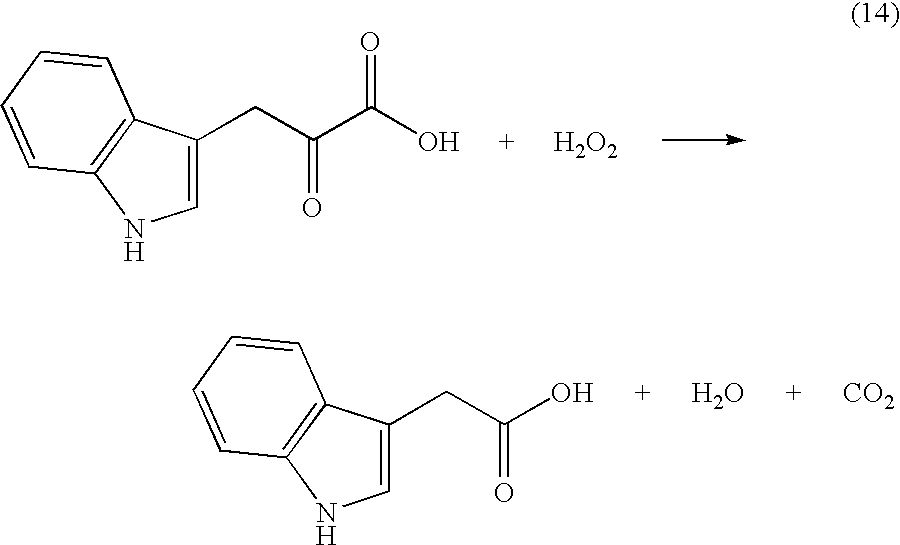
C1=C(CC(C(O)=O)=O)C2=C(N1)C=CC=C2.[H2O2].C1=C(CC(O)=O)C2=C(N1)C=CC=C2.O.[CO2]
